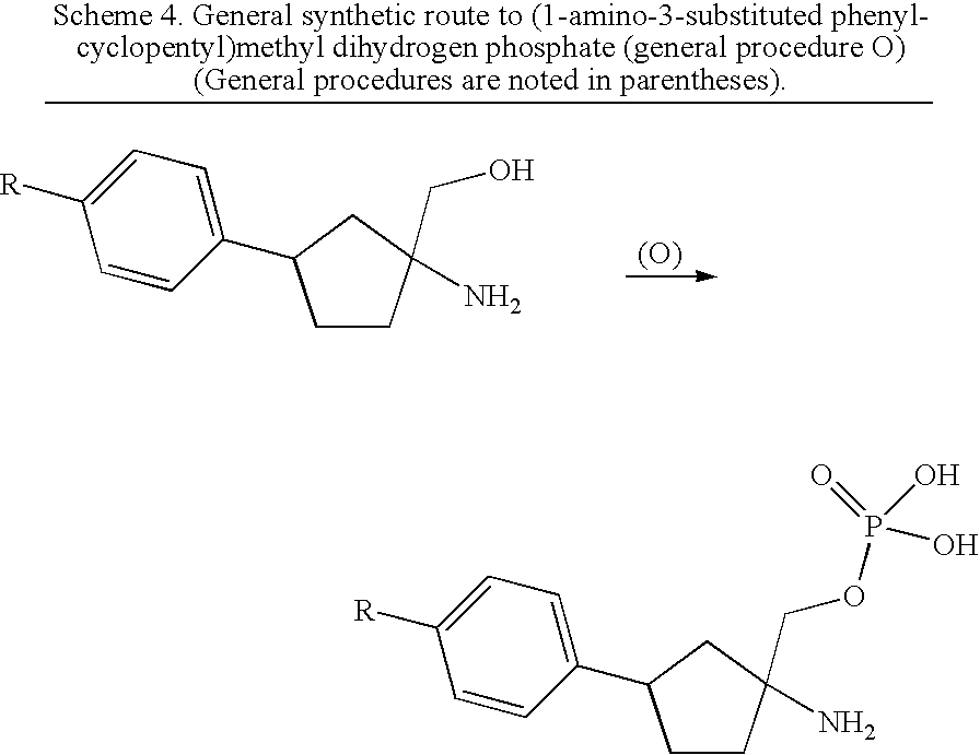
[(O)].C1CC(CO)(N)CC1C1=CC=C([R])C=C1.C1CC(COP(=O)(O)O)(N)CC1C1=CC=C([R])C=C1
